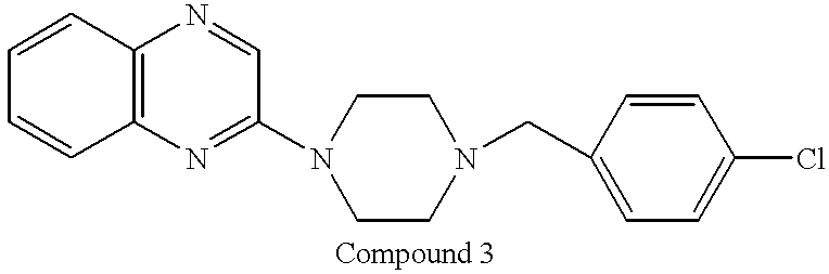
C1=CC2=C(C=C1)N=CC(N1CCN(CC3=CC=C(Cl)C=C3)CC1)=N2
